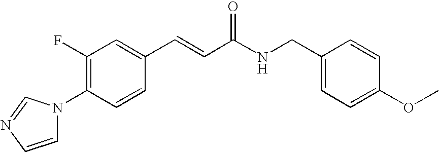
C1(F)=C(N2C=CN=C2)C=CC(C=CC(NCC2=CC=C(OC)C=C2)=O)=C1
